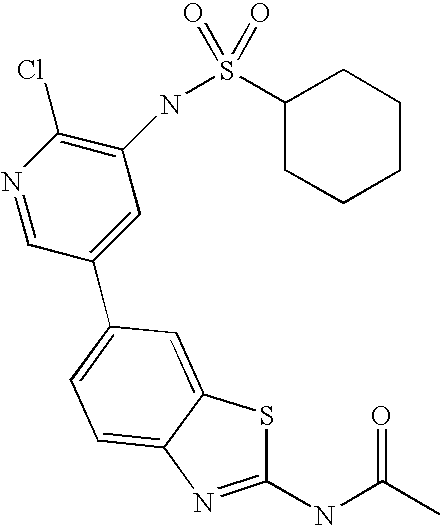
C1(NC(C)=O)=NC2=CC=C(C3=CC(NS(C4CCCCC4)(=O)=O)=C(Cl)N=C3)C=C2S1
